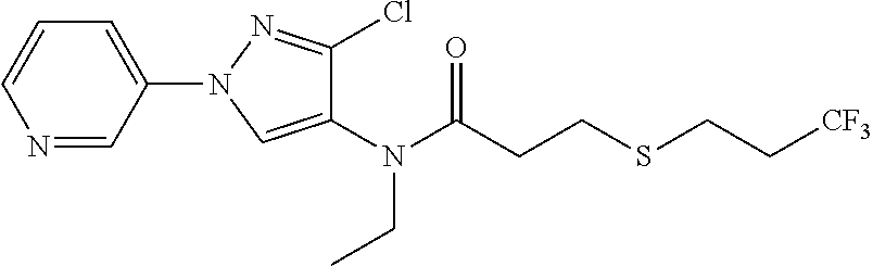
N1=CC(N2N=C(Cl)C(N(C(CCSCC[CF3])=O)CC)=C2)=CC=C1
